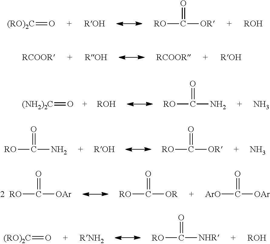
[ROH].C([OR])(=O)[RO].[RO]C(=O)N.N.C([NHR])(=O)[RO].[(RO)2C]=O.[ROH].C([OR])(=O)[RO].[(RO)2C]=O.[ROH].C(N)(=O)[RO].[(NH2)2C]=O.N.[ROH].[RO]C(=O)[OAr].C([OR])(=O)[RO].C([OAr])(=O)[ArO]
